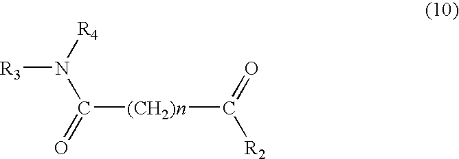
N(C(=O)[(CH2)n]C(=O)[R2])([R4])[R3]
